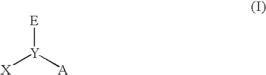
[X][Y]([A])[E]
